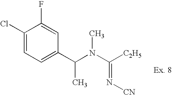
C1(Cl)=CC=C(C(N(C([C2H5])=N[CN])C)C)C=C1F
